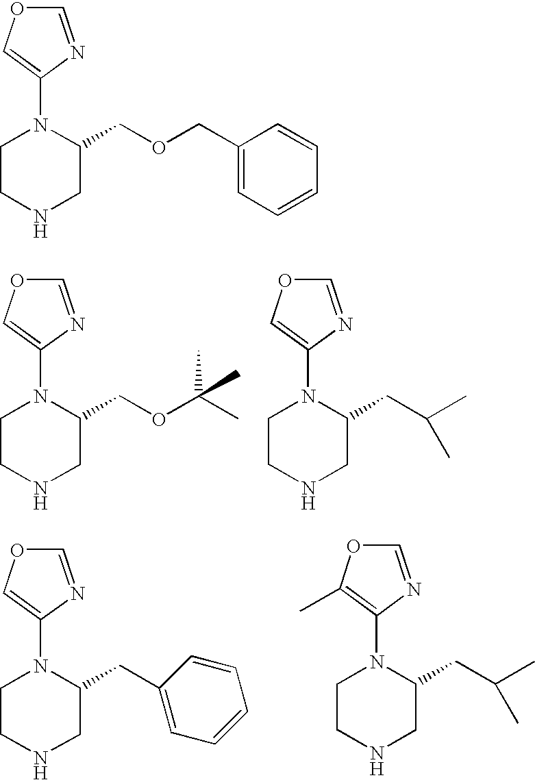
C1CNCC(COC(C)(C)C)N1C1=COC=N1.C1CNCC(CC(C)C)N1C1=COC=N1.C1CNCC(CC2=CC=CC=C2)N1C1=COC=N1.C1CNCC(CC(C)C)N1C1=C(C)OC=N1.C1CNCC(COCC2=CC=CC=C2)N1C1=COC=N1
